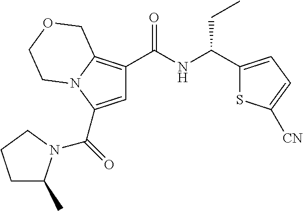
C(=O)(C1=CC(C(NC(C2=CC=C([CN])S2)CC)=O)=C2N1CCOC2)N1C(C)CCC1
